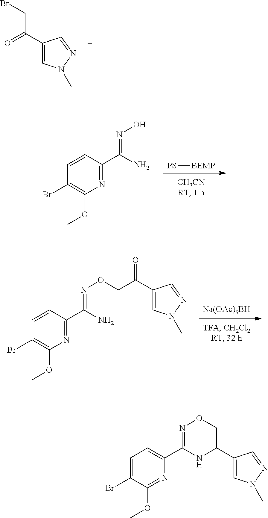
[PS][BEMP].C1(Br)=C(OC)N=C(C(=NO)N)C=C1.C1(C(=O)CBr)=CN(C)N=C1.[Na(OAc)3BH].C1(Br)=C(OC)N=C(C(=NOCC(C2=CN(C)N=C2)=O)N)C=C1.C1(Br)=CC=C(C2=NOCC(C3=CN(C)N=C3)N2)N=C1OC
